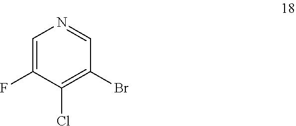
C1(F)=CN=CC(Br)=C1Cl
